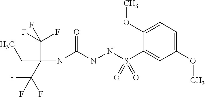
CCC(NC(NNS(C1=CC(OC)=CC=C1OC)(=O)=O)=O)(C(F)(F)F)C(F)(F)F
